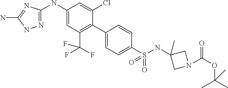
C1(NC2=NNC(N)=N2)=CC(C(F)(F)F)=C(C2=CC=C(S(=O)(=O)NC3(C)CN(C(OC(C)(C)C)=O)C3)C=C2)C(Cl)=C1
